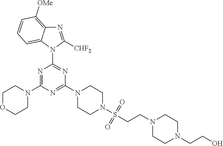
N1=C(N2CCOCC2)N=C(N2CCN(S(CCN3CCN(CCO)CC3)(=O)=O)CC2)N=C1N1C2=CC=CC([OMe])=C2N=C1[CHF2]
